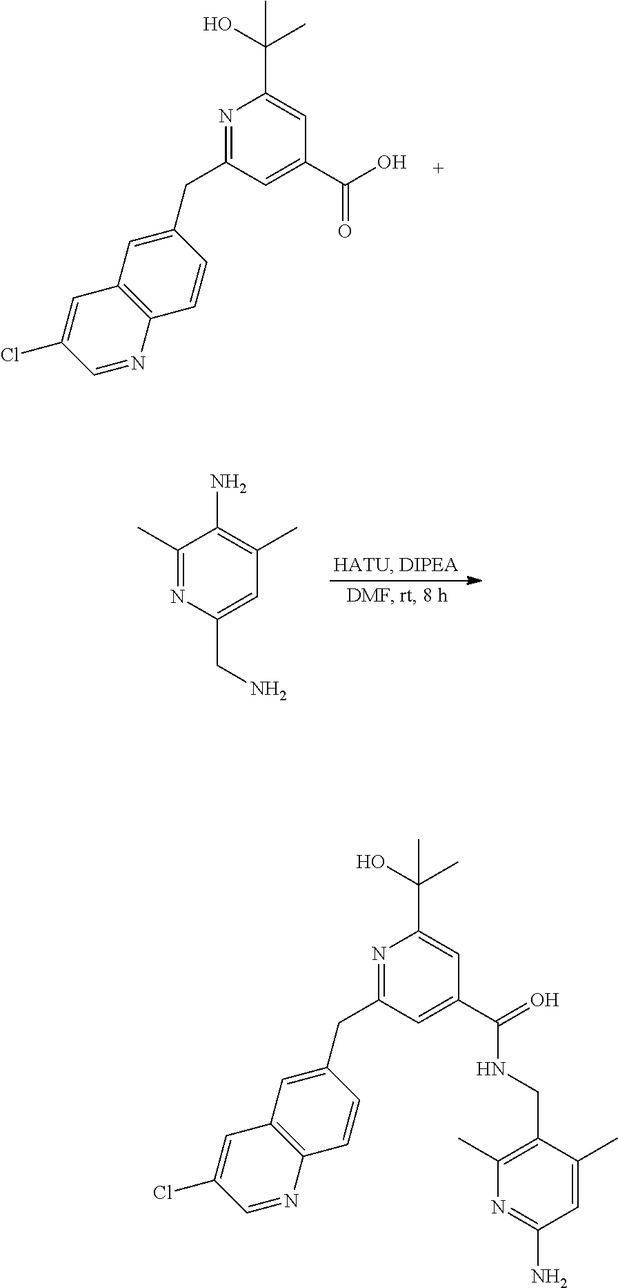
N1=C(CC2=CC3=C(C=C2)N=CC(Cl)=C3)C=C(C(O)=O)C=C1C(O)(C)C.C1(C)=NC(CN)=CC(C)=C1N.N1=C(CC2=CC3=C(C=C2)N=CC(Cl)=C3)C=C(C(=O)NCC2=C(C)N=C(N)C=C2C)C=C1C(O)(C)C
